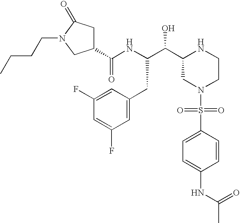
C1(C(NC(C(C2CN(S(=O)(=O)C3=CC=C(NC(C)=O)C=C3)CCN2)O)CC2=CC(F)=CC(F)=C2)=O)CC(=O)N(CCCC)C1
